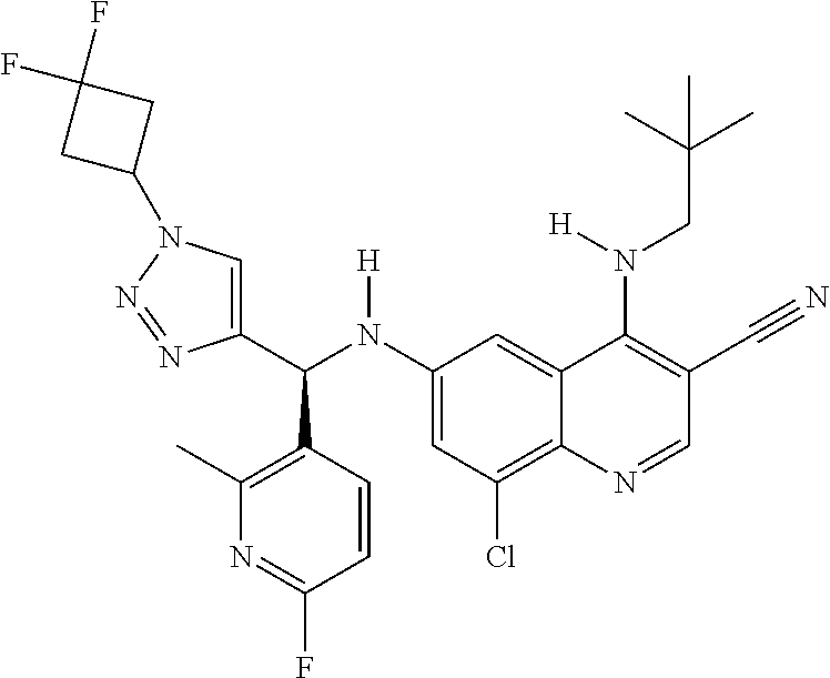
C1(N(C(C2=CN(C3CC(F)(F)C3)N=N2)C2=C(C)N=C(F)C=C2)[H])=CC(Cl)=C2C(=C1)C(N(CC(C)(C)C)[H])=C(C#N)C=N2
